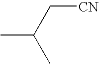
CC(C[CN])C
